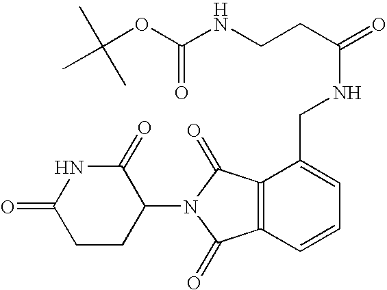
N1C(=O)CCC(N2C(=O)C3=C(C2=O)C(CNC(CCNC(OC(C)(C)C)=O)=O)=CC=C3)C1=O
